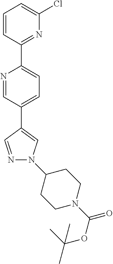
C1(C2=CC=C(C3=CN(C4CCN(C(OC(C)(C)C)=O)CC4)N=C3)C=N2)=NC(Cl)=CC=C1
